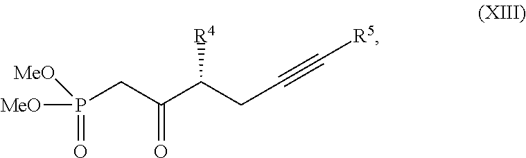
[MeO]P(CC(C(CC#C[R5])[R4])=O)([MeO])=O
